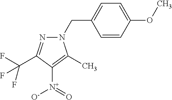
C1=C(OC)C=CC(CN2N=C(C(F)(F)F)C([N+]([O-])=O)=C2C)=C1
